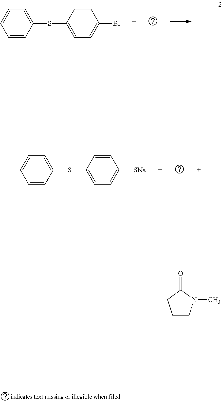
C1=CC(SC2=CC=C(Br)C=C2)=CC=C1.C1=CC(SC2=CC=C([SNa])C=C2)=CC=C1.C1CN(C)C(=O)C1
